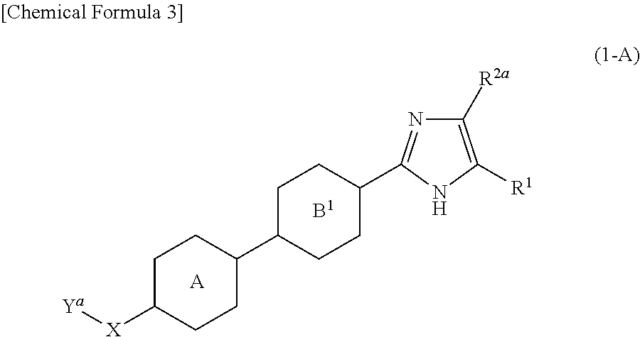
C1C([X][Ya])CCC(C2CCC(C3=NC([R2a])=C([R1])N3)CC2)C1.[A]
